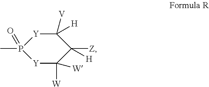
P1(C)(=O)[Y]C([V])([H])C([H])([Z])C([W])([W])[Y]1
